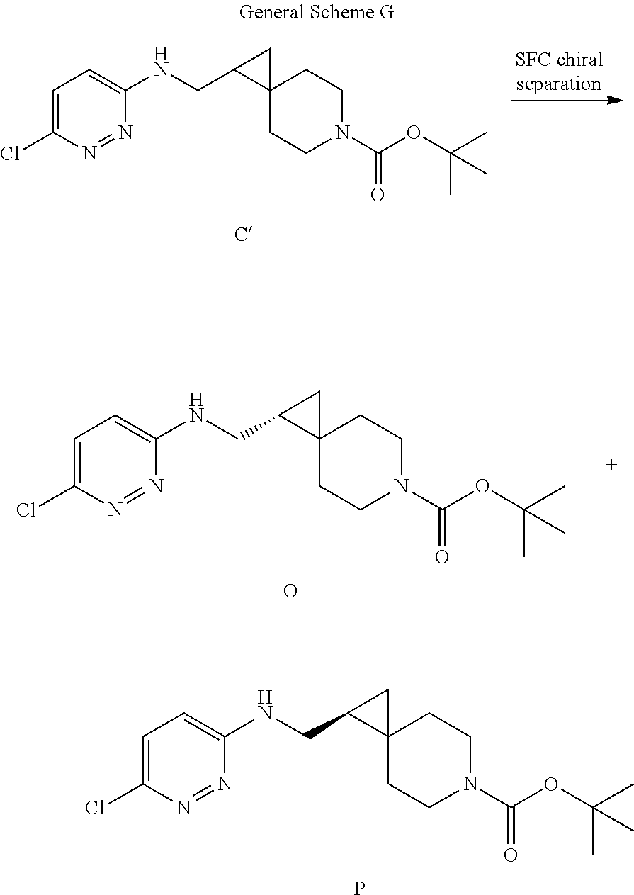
C1=C(Cl)N=NC(NCC2C3(C2)CCN(C(OC(C)(C)C)=O)CC3)=C1.C1=C(Cl)N=NC(NCC2C3(C2)CCN(C(OC(C)(C)C)=O)CC3)=C1.O.C1=C(Cl)N=NC(NCC2C3(C2)CCN(C(OC(C)(C)C)=O)CC3)=C1.P
